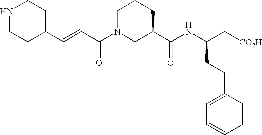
N1CCC(C=CC(N2CC(C(=O)NC(CCC3=CC=CC=C3)C[CO2H])CCC2)=O)CC1
